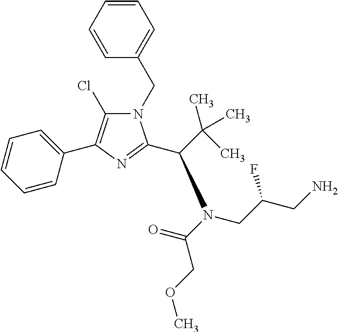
N1(CC2=CC=CC=C2)C(Cl)=C(C2=CC=CC=C2)N=C1C(N(CC(CN)F)C(=O)COC)C(C)(C)C
